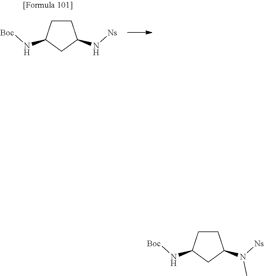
N(C1CCC(N([Ns])C)C1)[Boc].N(C1CCC(N[Ns])C1)[Boc]
